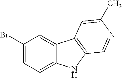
C1(Br)=CC=C2C(=C1)C1=C(N2)C=NC(C)=C1
